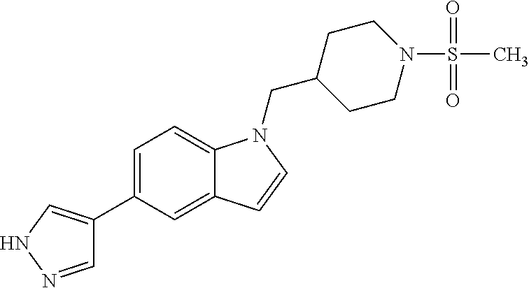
C1=C(C2=CNN=C2)C=C2C(=C1)N(CC1CCN(S(=O)(=O)C)CC1)C=C2
